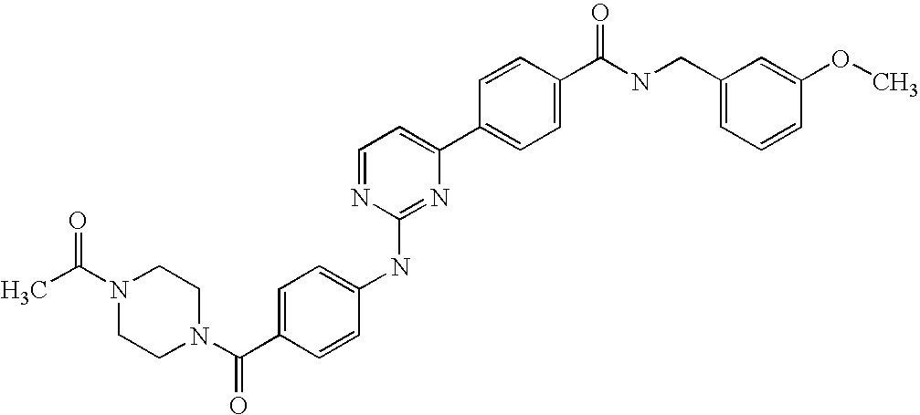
C1=C(C(N2CCN(C(C)=O)CC2)=O)C=CC(NC2=NC(C3=CC=C(C(NCC4=CC=CC(OC)=C4)=O)C=C3)=CC=N2)=C1
